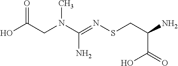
OC(CN(C(=NSCC(N)C(=O)O)N)C)=O
